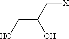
OCC(C[X])O
